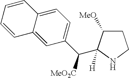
C1=C2C(=CC(C(C3([H])C([MeO])CCN3)[MeO2C])=C1)C=CC=C2
